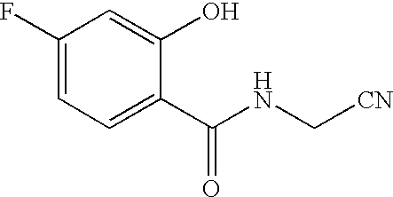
C1(F)=CC=C(C(NC[CN])=O)C(O)=C1
